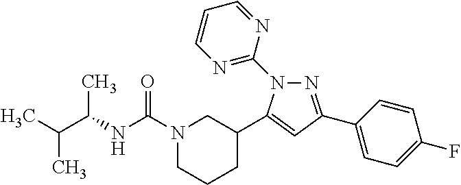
N1=C(C2=CC=C(F)C=C2)C=C(C2CN(C(NC(C(C)C)C)=O)CCC2)N1C1=NC=CC=N1
